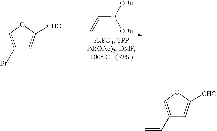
C1(Br)=COC([CHO])=C1.C=CB([OBu])[OBu].C1(C=C)=COC([CHO])=C1
